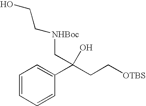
C1=CC=CC(C(CC[OTBS])(C[NHBoc]CCO)O)=C1
